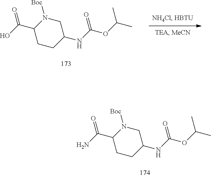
C1N([Boc])C(C(O)=O)CCC1NC(=O)OC(C)C.C1N([Boc])C(C(N)=O)CCC1NC(=O)OC(C)C
